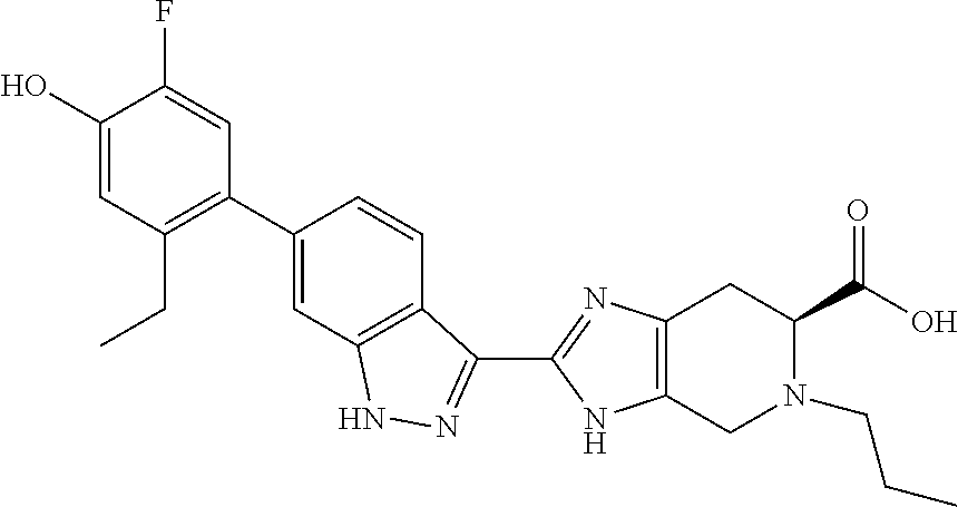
N1(CCC)C(C(=O)O)CC2=C(NC(C3=NNC4=C3C=CC(C3=C(CC)C=C(O)C(F)=C3)=C4)=N2)C1
